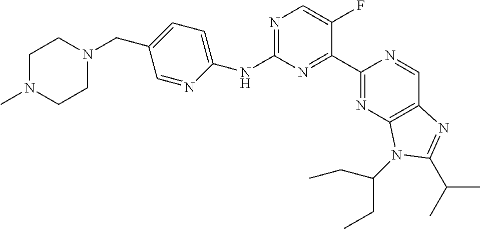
C1(NC2=NC=C(F)C(C3=NC4=C(C=N3)N=C(C(C)C)N4C(CC)CC)=N2)=CC=C(CN2CCN(C)CC2)C=N1
